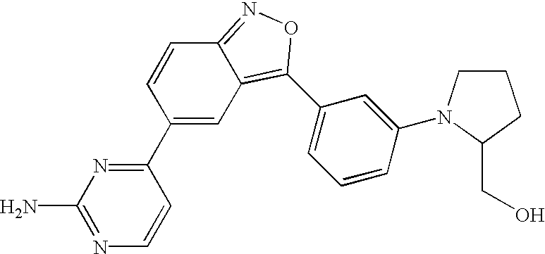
C1(C2=NC(N)=NC=C2)=CC2=C(C3=CC=CC(N4CCCC4CO)=C3)ON=C2C=C1
